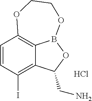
C1=CC(I)=C2C3=C1OCCOB3OC2CN.Cl
